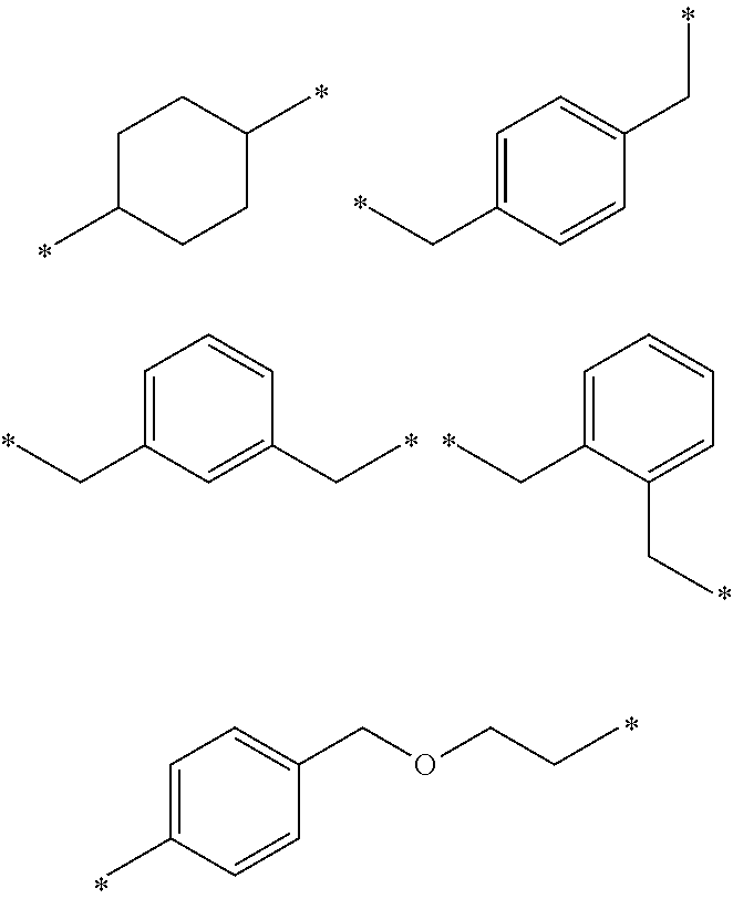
C1C(C)CCC(C)C1.C1=C(CC)C=CC(CC)=C1.C1=C(CC)C(CC)=CC=C1.C1=C(CC)C=C(CC)C=C1.C1=C(C)C=CC(COCCC)=C1
